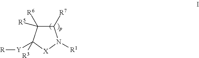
C1([R7])C([R6])([R5])C([Y][R])([R3])[X]N1[R1]
